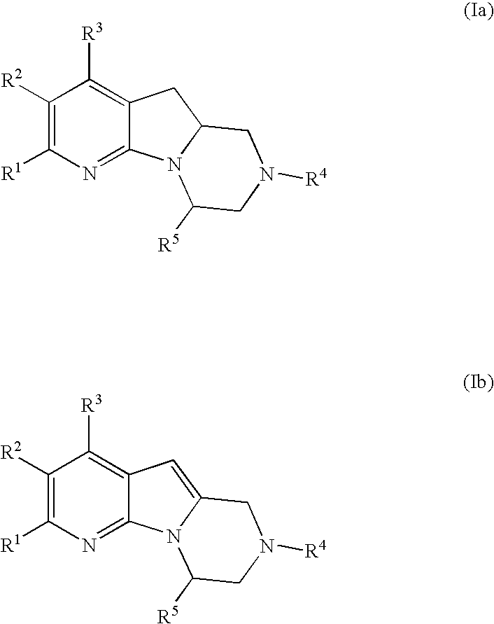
C1([R2])=C([R1])N=C2C(=C1[R3])CC1N2C([R5])CN([R4])C1.C1([R2])=C([R1])N=C2C(=C1[R3])C=C1N2C([R5])CN([R4])C1
